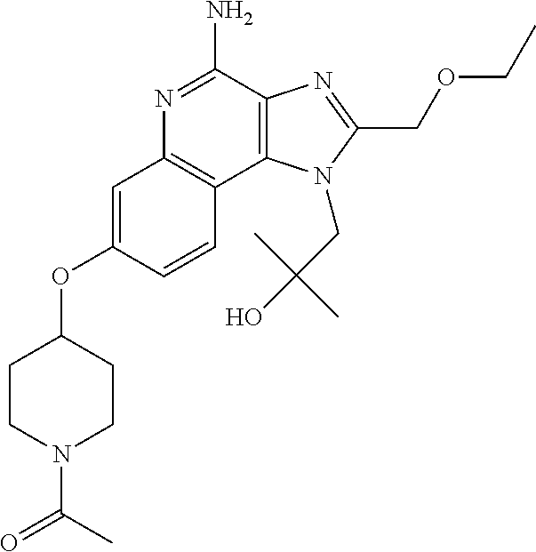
N1=C(N)C2=C(C3=C1C=C(OC1CCN(C(C)=O)CC1)C=C3)N(CC(C)(C)O)C(COCC)=N2
